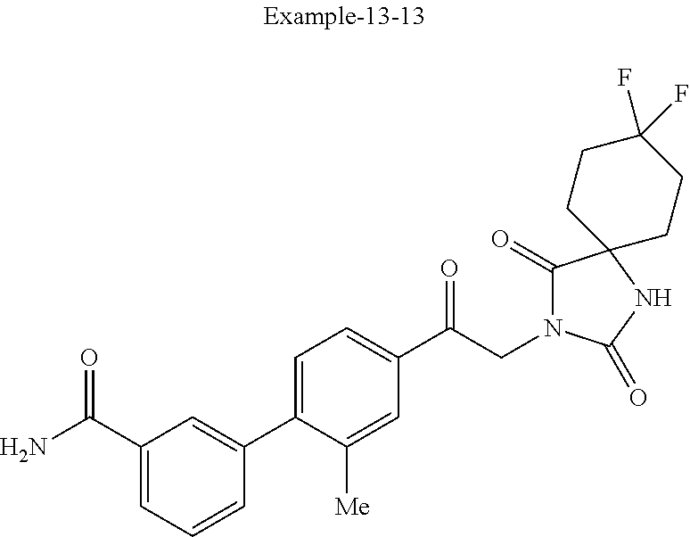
C1(C(N)=O)=CC=CC(C2=CC=C(C(CN3C(=O)C4(NC3=O)CCC(F)(F)CC4)=O)C=C2[Me])=C1
